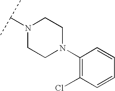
N1(C(C)C)CCN(C2=C(Cl)C=CC=C2)CC1
